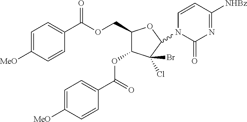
C1(COC(C2=CC=C([MeO])C=C2)=O)C(OC(C2=CC=C([MeO])C=C2)=O)C(Cl)(Br)C(N2C(=O)N=C([NHBz])C=C2)O1
